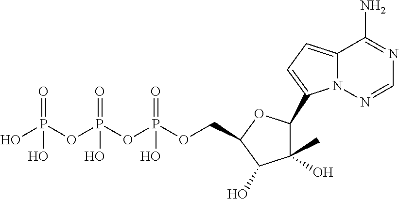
C12=CC=C(C3C(C)(O)C(O)C(COP(OP(OP(O)(=O)O)(=O)O)(=O)O)O3)N1N=CN=C2N
